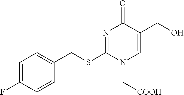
C1=C(F)C=CC(CSC2=NC(=O)C(CO)=CN2C[COOH])=C1
